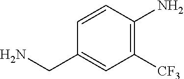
NCC1=CC([CF3])=C(N)C=C1
